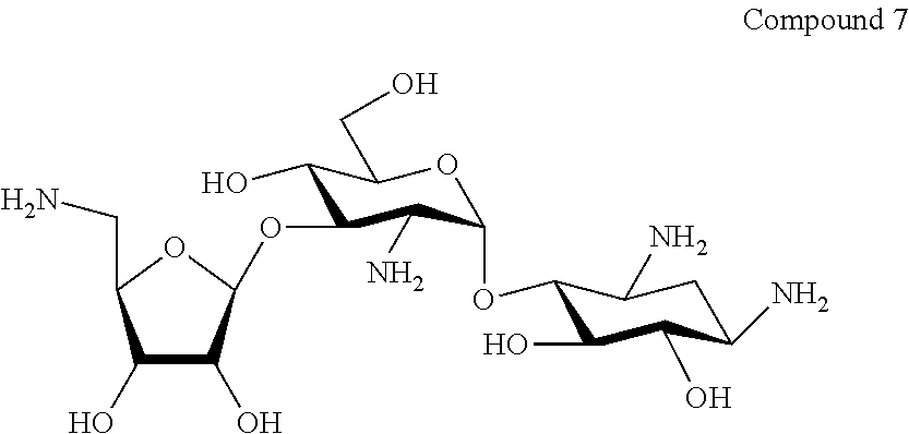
C1(OC2C(N)C(OC3C(O)C(O)C(CN)O3)C(O)C(CO)O2)C(O)C(O)C(N)CC1N
